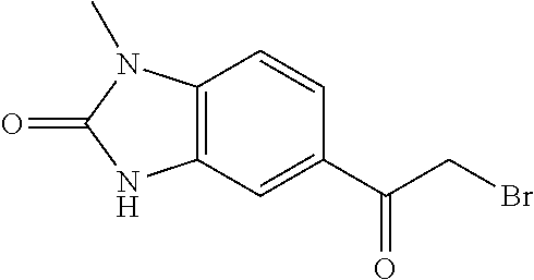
C12=C(C=C(C(CBr)=O)C=C1)NC(=O)N2C
